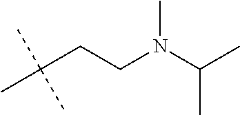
C(CCN(C(C)C)C)(C)(C)C
